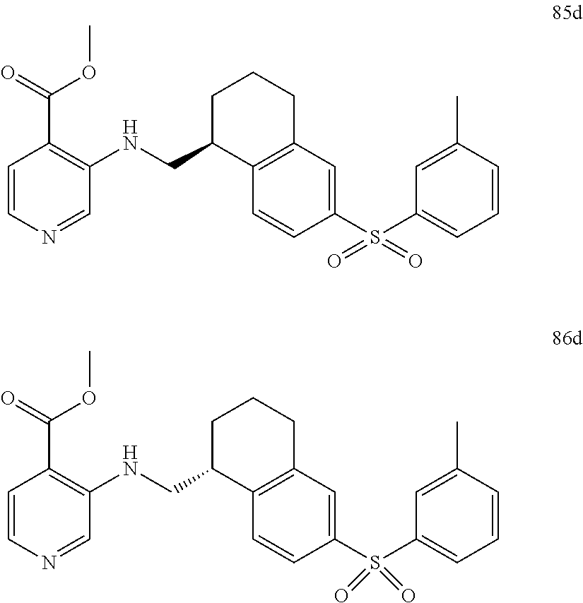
C1=CC(S(C2=CC=CC(C)=C2)(=O)=O)=CC2=C1C(CNC1=C(C(OC)=O)C=CN=C1)CCC2.C1=CC(S(C2=CC=CC(C)=C2)(=O)=O)=CC2=C1C(CNC1=C(C(OC)=O)C=CN=C1)CCC2
